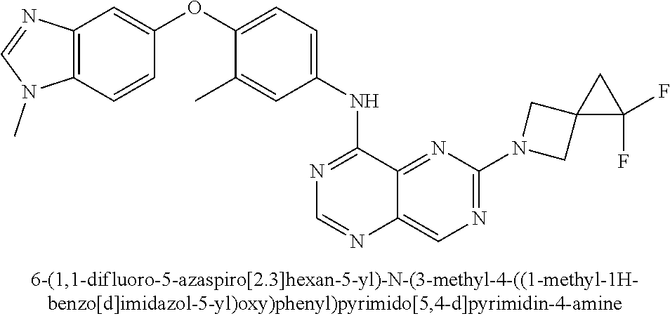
C1(OC2=CC=C(NC3=NC=NC4=CN=C(N5CC6(C5)C(F)(F)C6)N=C34)C=C2C)=CC2=C(C=C1)N(C)C=N2
